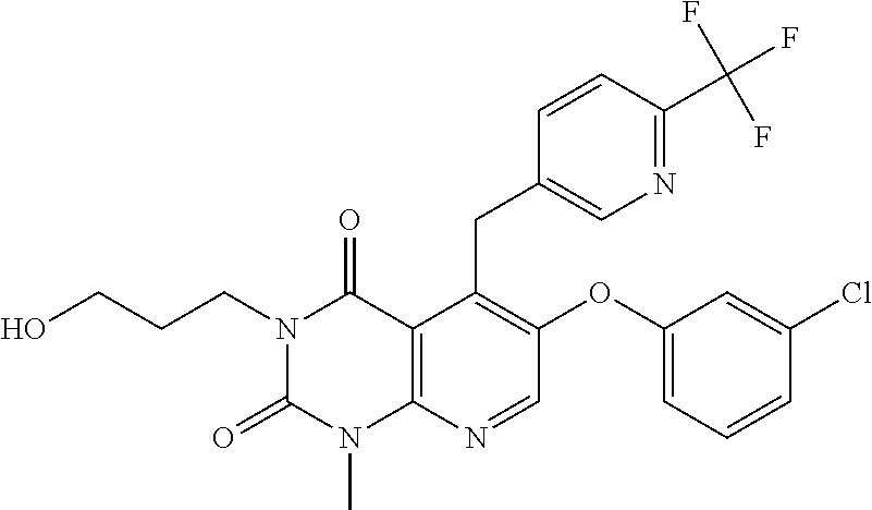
C1=CC(C(F)(F)F)=NC=C1CC1=C(OC2=CC=CC(Cl)=C2)C=NC2=C1C(=O)N(CCCO)C(=O)N2C
